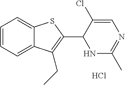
C1=CC=C2C(=C1)SC(C1NC(C)=NC=C1Cl)=C2CC.Cl
